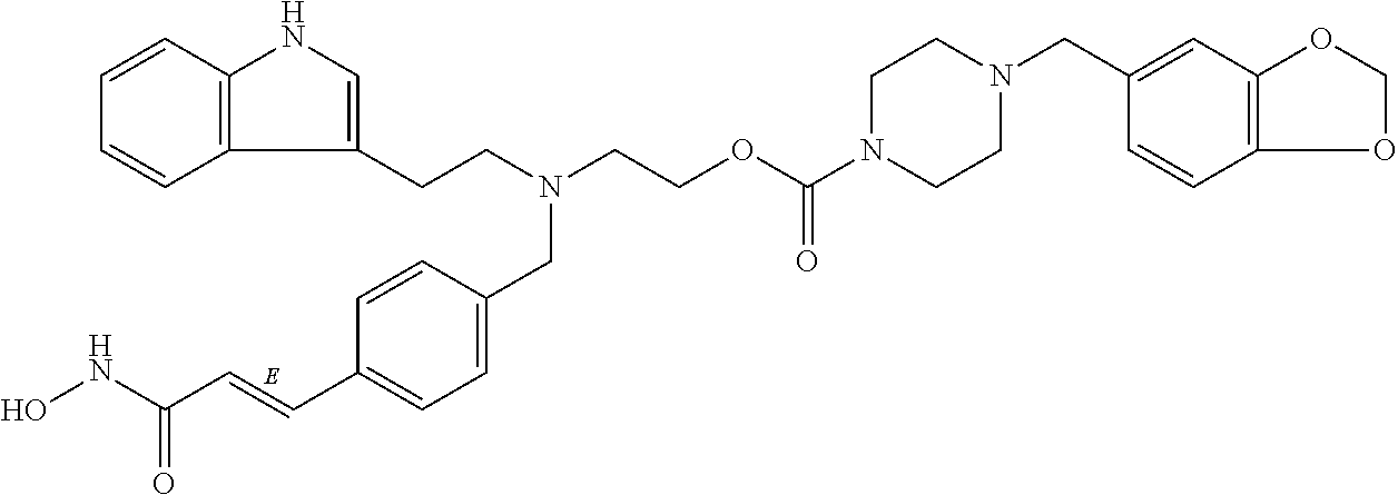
C12=C(C=CC=C1)NC=C2CCN(CCOC(=O)N1CCN(CC2=CC3=C(C=C2)OCO3)CC1)CC1=CC=C(C=CC(NO)=O)C=C1
